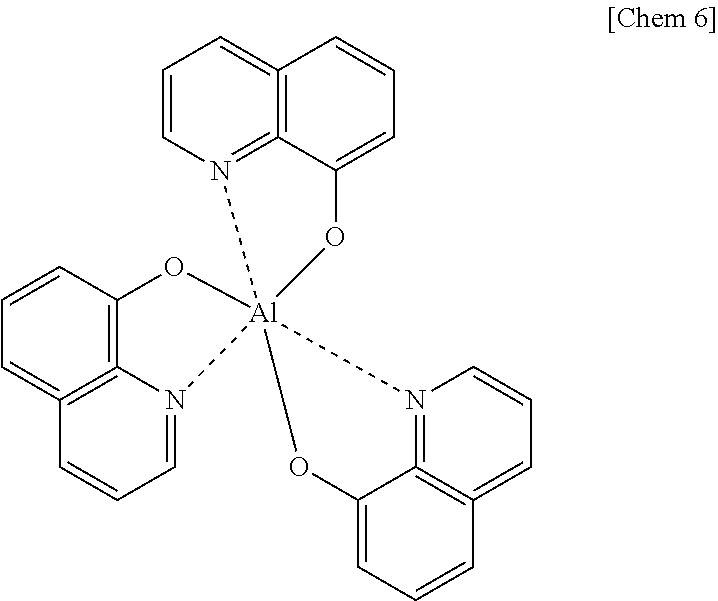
C1=CN2=C3=C(=C1)C=CC=C3O[Al]213(N2=CC=CC4=CC=CC(=C=42)O1)N1=C2=C(=CC=C1)C=CC=C2O3
